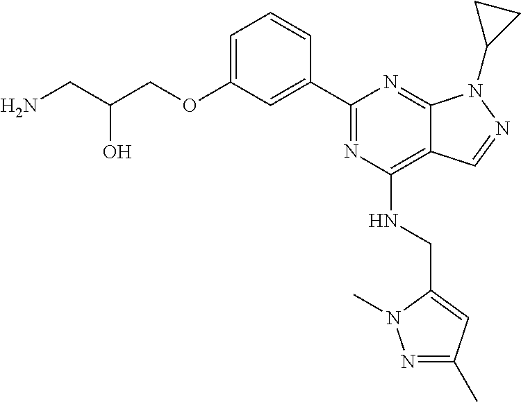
C1=C(OCC(CN)O)C=C(C2=NC(NCC3=CC(C)=NN3C)=C3C(=N2)N(C2CC2)N=C3)C=C1
